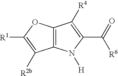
C12=C(OC([R1])=C1[R2b])C([R4])=C(C(=O)[R6])N2[H]
